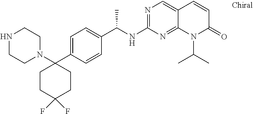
N1CCN(C2(C3=CC=C(C(NC4=NC=C5C(=N4)N(C(C)C)C(=O)C=C5)C)C=C3)CCC(F)(F)CC2)CC1
